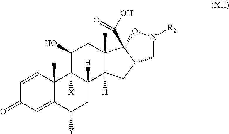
C1=CC2(C)C(=CC1=O)C([Y])CC1([H])C2([X])C(O)CC2(C)C1([H])CC1C2(C(O)=O)ON([R2])C1
